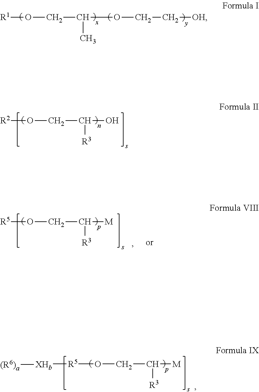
[R2]OCC([R3])O.[R1]OCC(C)OCC[OH].[R5]OCC([R3])[M].[R5](OCC([R3])[M])[XHb][(R6)a]
